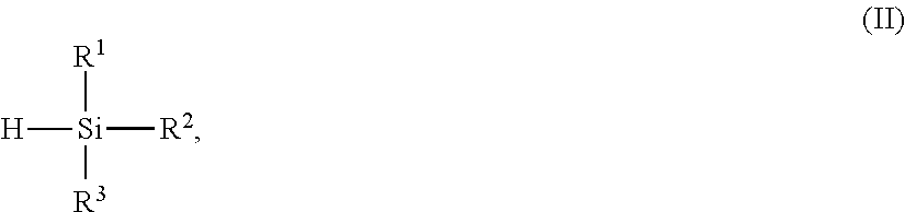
[Si]([R2])([R1])([R3])[H]
